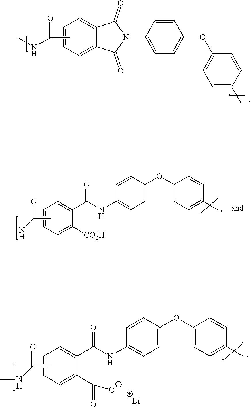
C1=CC=C2C(=C1)C(=O)N(C1=CC=C(OC3=CC=C(C)C=C3)C=C1)C2=O.CC(=O)NC.CNC(C)=O.C1=CC=C([CO2H])C(C(NC2=CC=C(OC3=CC=C(C)C=C3)C=C2)=O)=C1.CNC(C)=O.C1=CC=C(C(=O)[O-])C(C(NC2=CC=C(OC3=CC=C(C)C=C3)C=C2)=O)=C1.[Li]
